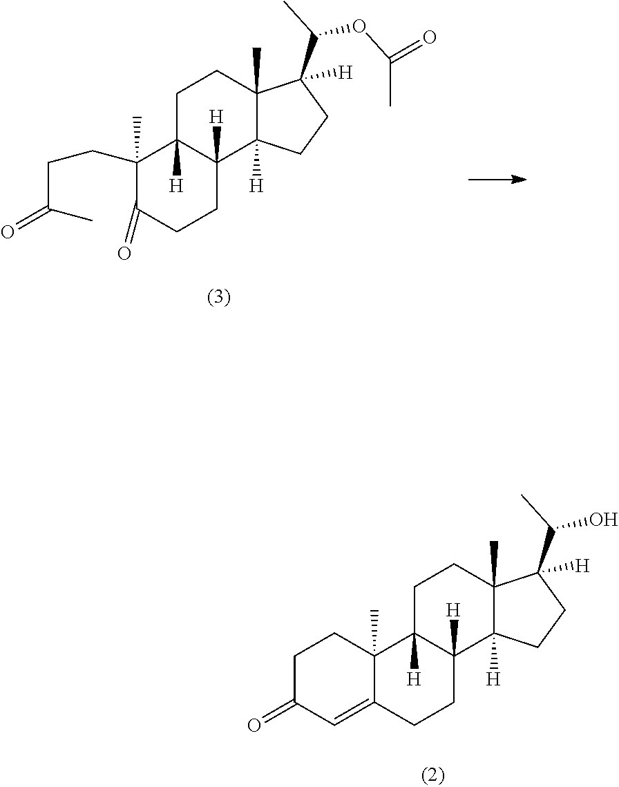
C12(C)C(=CC(=O)CC1)CCC1([H])C2([H])CCC2(C)C1([H])CCC2(C(C)O)[H].C1(C)(CCC(=O)C)C(=O)CCC2([H])C1([H])CCC1(C)C2([H])CCC1(C(C)OC(=O)C)[H]
